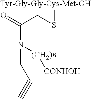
C(CS[Tyr-Gly-Gly-Cys-Met-OH])(N(CC#C)[(CH2)n][CONHOH])=O
